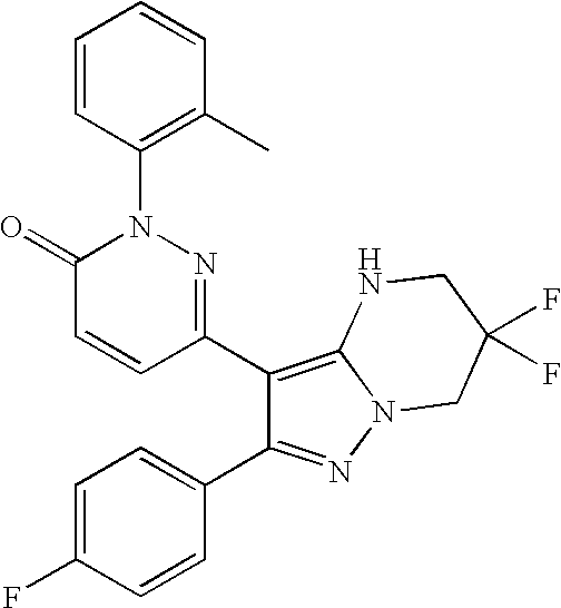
C1(C2=C3N(N=C2C2=CC=C(F)C=C2)CC(F)(F)CN3)=NN(C2=C(C)C=CC=C2)C(=O)C=C1
